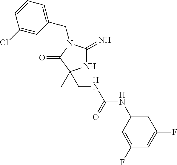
N1C(=N)N(CC2=CC=CC(Cl)=C2)C(=O)C1(C)CNC(NC1=CC(F)=CC(F)=C1)=O
